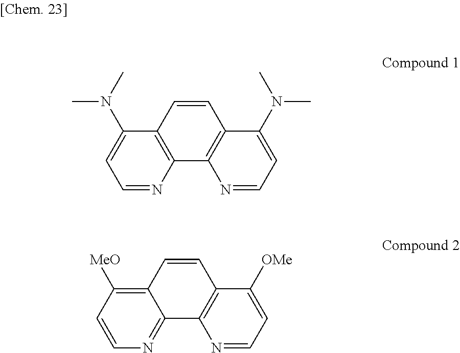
N(C1=CC=NC2=C1C=CC1=C2N=CC=C1N(C)C)(C)C.[MeO]C1=C2C(=NC=C1)C1=C(C=C2)C([OMe])=CC=N1
